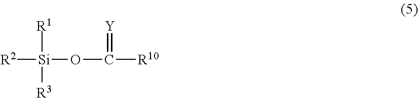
[R2][Si]([R1])([R3])OC(=[Y])[R10]
